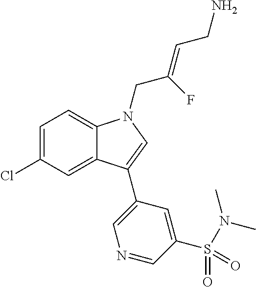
C1=C(Cl)C=C2C(=C1)N(CC(=CCN)F)C=C2C1=CN=CC(S(=O)(=O)N(C)C)=C1
